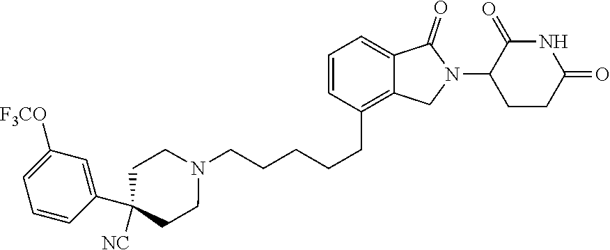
C1=CC(CCCCCN2CCC([NC])(C3=CC([F3CO])=CC=C3)CC2)=C2C(=C1)C(=O)N(C1CCC(=O)NC1=O)C2
